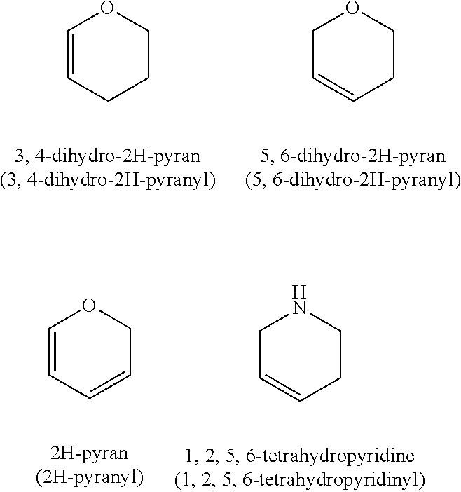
C1C=CCCO1.C1=CCCCO1.C1C=CCCN1.C1=CC=CCO1
